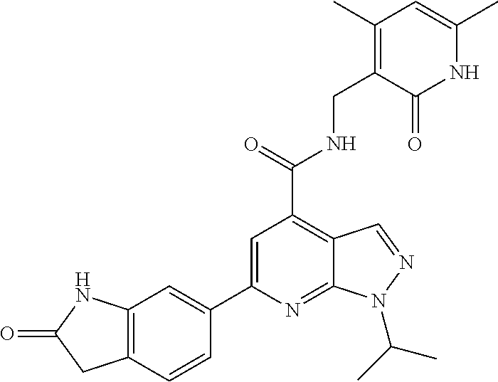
C12=C(C=CC(C3=CC(C(NCC4=C(C)C=C(C)NC4=O)=O)=C4C(=N3)N(C(C)C)N=C4)=C1)CC(=O)N2
